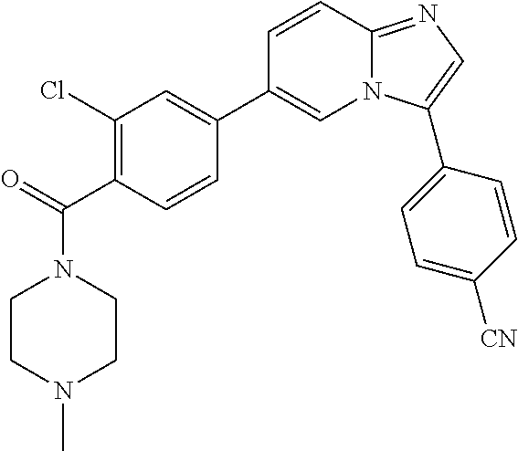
C1(C(N2CCN(C)CC2)=O)=C(Cl)C=C(C2=CN3C(=NC=C3C3=CC=C([CN])C=C3)C=C2)C=C1
